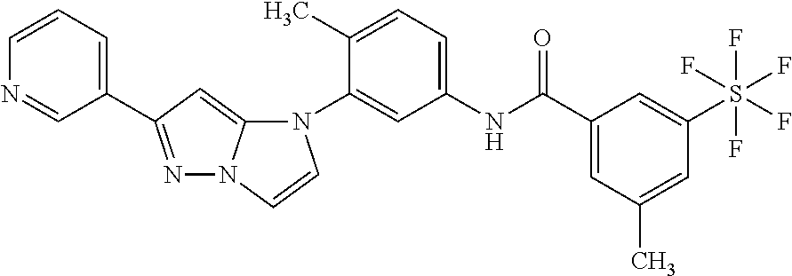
N1=C(C2=CC=CN=C2)C=C2N1C=CN2C1=CC(NC(C2=CC(C)=CC(S(F)(F)(F)(F)F)=C2)=O)=CC=C1C
